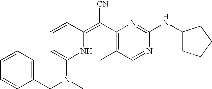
C1=CC(=C(C2=C(C)C=NC(NC3CCCC3)=N2)[CN])NC(N(CC2=CC=CC=C2)C)=C1
